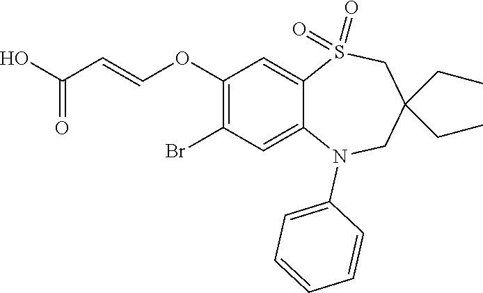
C1(OC=CC(=O)O)=C(Br)C=C2C(=C1)S(=O)(=O)CC(CC)(CC)CN2C1=CC=CC=C1
